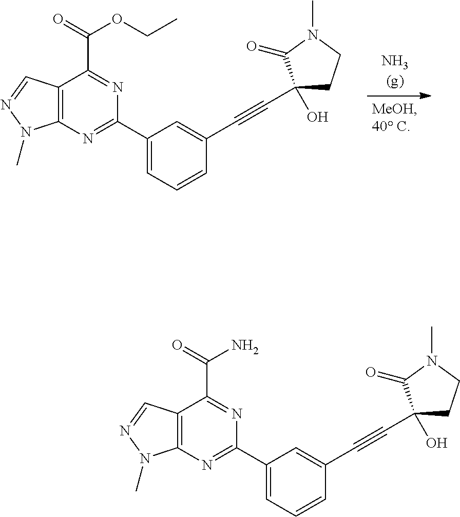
C12=C(N=C(C3=CC=CC(C#CC4(O)CCN(C)C4=O)=C3)N=C1C(OCC)=O)N(C)N=C2.C12=C(N=C(C3=CC=CC(C#CC4(O)CCN(C)C4=O)=C3)N=C1C(N)=O)N(C)N=C2
